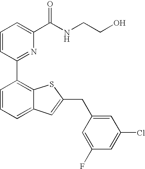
C1=CC(C2=C3C(=CC=C2)C=C(CC2=CC(Cl)=CC(F)=C2)S3)=NC(C(NCCO)=O)=C1
